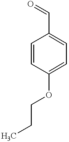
C1=CC(OCCC)=CC=C1C=O
